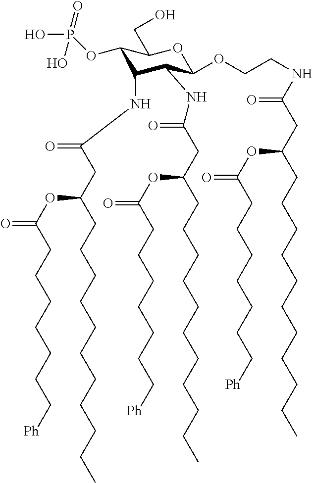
C1(OP(=O)(O)O)C(NC(CC(OC(CCCCCCC[Ph])=O)CCCCCCCCCCC)=O)C(NC(CC(OC(=O)CCCCCCC[Ph])CCCCCCCCCCC)=O)C(OCCNC(CC(OC(CCCCCCC[Ph])=O)CCCCCCCCCCC)=O)OC1CO
